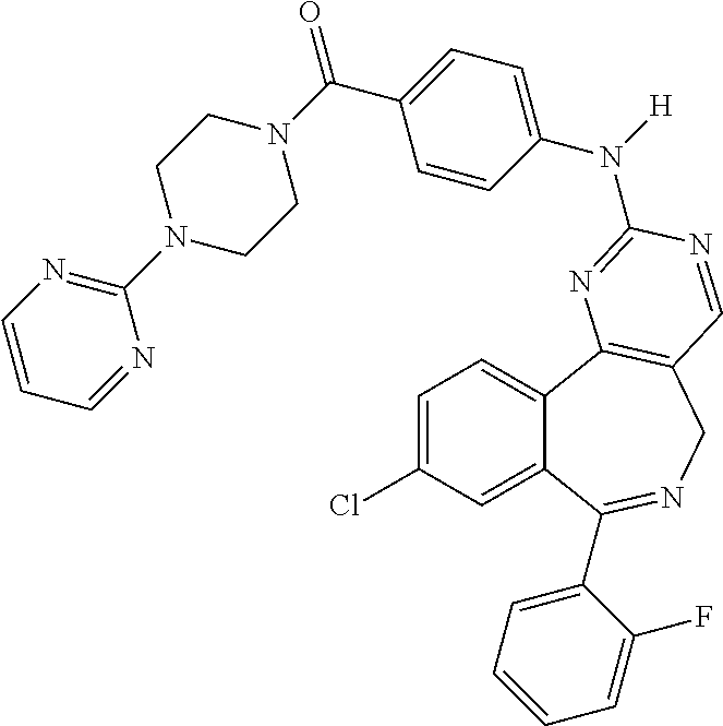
C1=C(Cl)C=C2C(=C1)C1=C(CN=C2C2=CC=CC=C2F)C=NC(N(C2=CC=C(C(=O)N3CCN(C4=NC=CC=N4)CC3)C=C2)[H])=N1
